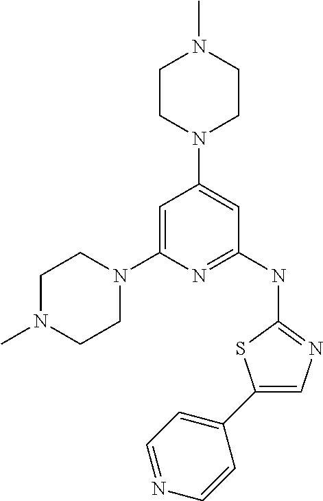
C1=C(N2CCN(C)CC2)N=C(NC2=NC=C(C3=CC=NC=C3)S2)C=C1N1CCN(C)CC1
